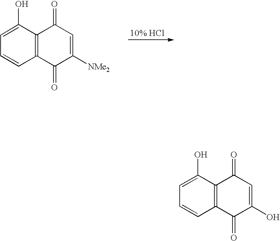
C12=C(C(O)=CC=C1)C(=O)C=C([NMe2])C2=O.C12=C(C(O)=CC=C1)C(=O)C=C(O)C2=O
